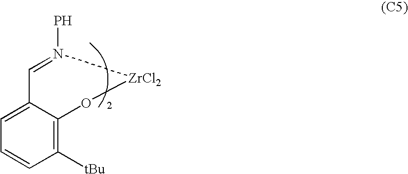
C1=C2C(=C([tBu])C=C1)O[ZrCl2]N(P)=C2
